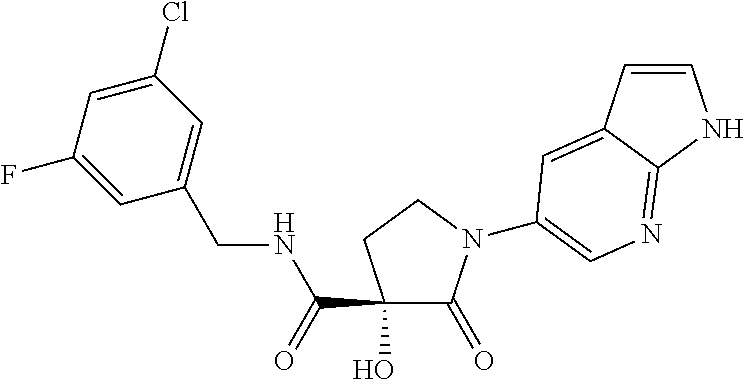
C1(O)(C(=O)NCC2=CC(Cl)=CC(F)=C2)C(=O)N(C2=CN=C3C(=C2)C=CN3)CC1
